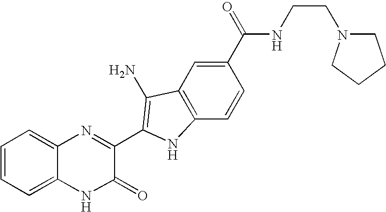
C1=C2C(=CC=C1)N=C(C1=C(N)C3=C(C=CC(C(=O)NCCN4CCCC4)=C3)N1)C(=O)N2
